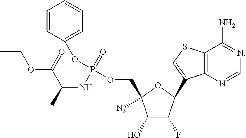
C1(O)C(F)C(C2=CSC3=C2N=CN=C3N)OC1(COP(OC1=CC=CC=C1)(=O)NC(C(OCC)=O)C)[N3]
